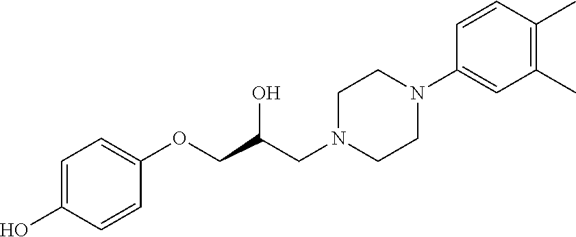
C1=C(O)C=CC(OCC(CN2CCN(C3=CC(C)=C(C)C=C3)CC2)O)=C1
